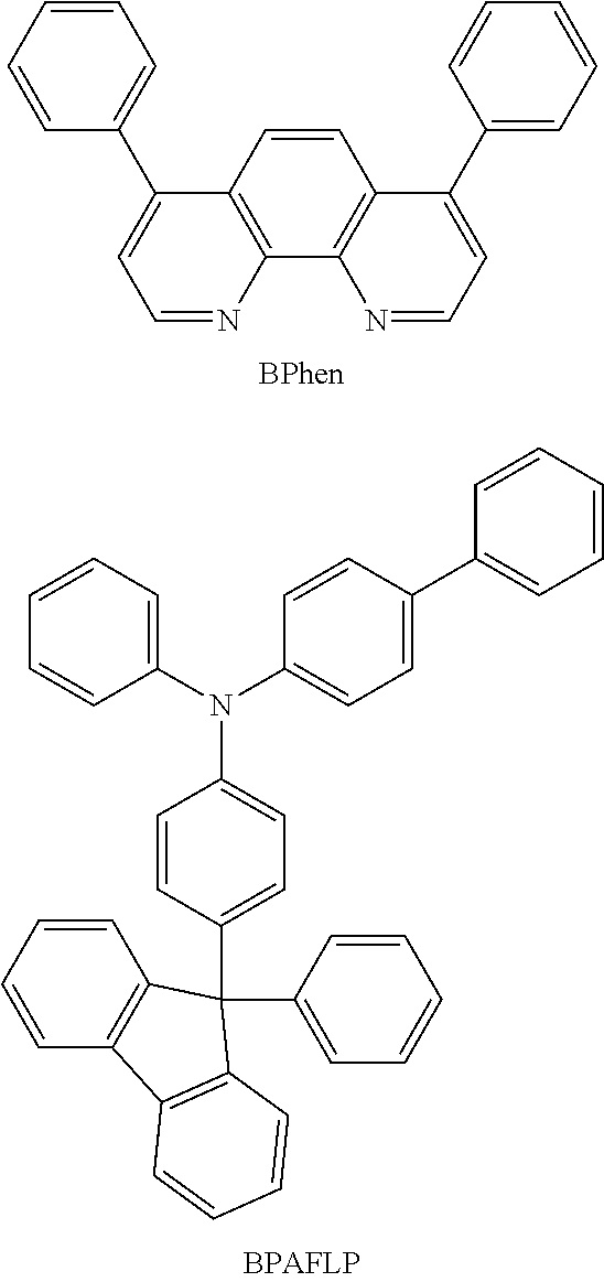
C1=CC2=C(C3=C1C(C1=CC=CC=C1)=CC=N3)N=CC=C2C1=CC=CC=C1.C1=CC=CC2=C1C(C1=CC=C(N(C3=CC=CC=C3)C3=CC=C(C4=CC=CC=C4)C=C3)C=C1)(C1=CC=CC=C1)C1=C2C=CC=C1
